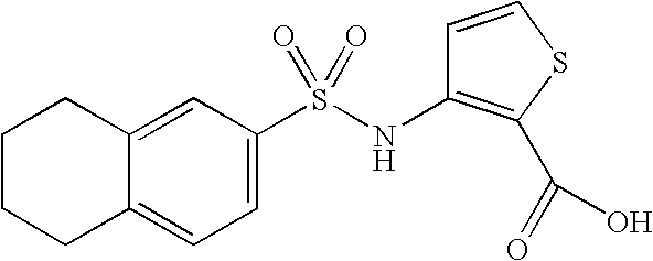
C12=CC(S(NC3=C(C(=O)O)SC=C3)(=O)=O)=CC=C1CCCC2
